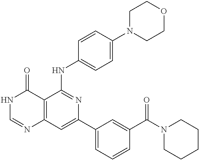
C12=C(C=C(C3=CC=CC(C(N4CCCCC4)=O)=C3)N=C1NC1=CC=C(N3CCOCC3)C=C1)N=CNC2=O
